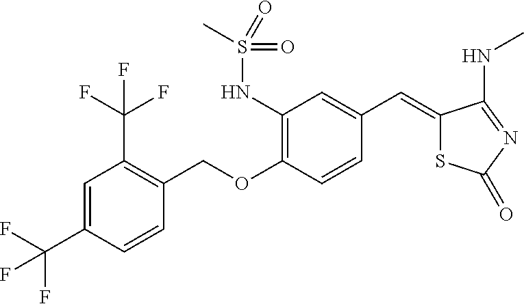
N(C1=C(OCC2=C(C(F)(F)F)C=C(C(F)(F)F)C=C2)C=CC(C=C2SC(=O)N=C2NC)=C1)S(=O)(C)=O
